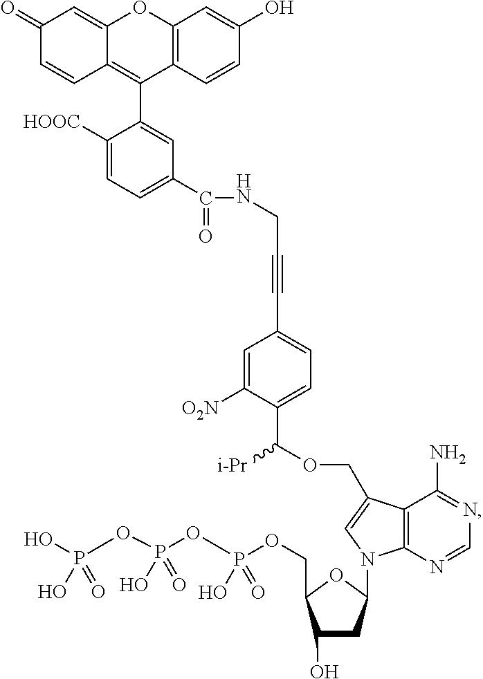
C1=C([O2N])C(C(OCC2=CN(C3CC(O)C(COP(OP(OP(O)(O)=O)(O)=O)(O)=O)O3)C3=C2C(N)=NC=N3)[i-Pr])=CC=C1C#CCNC(C1=CC=C([HOOC])C(C2=C3C(=CC(=O)C=C3)OC3=C2C=CC(O)=C3)=C1)=O
